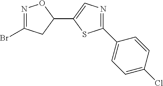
N1=C(Br)CC(C2=CN=C(C3=CC=C(Cl)C=C3)S2)O1
